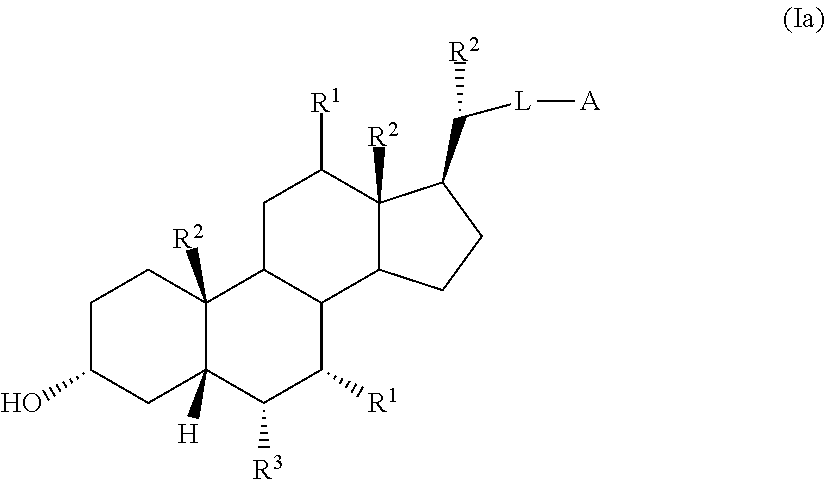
C1C(O)CC2([H])C([R2])(C1)C1C(C([R1])C2[R3])C2C([R2])(C([R1])C1)C(C([R2])[L][A])CC2
